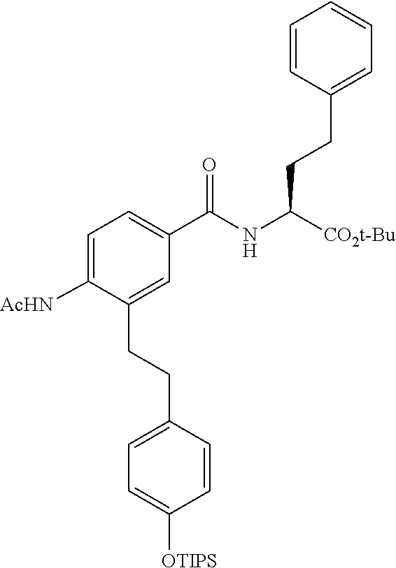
C(NC([CO2t-Bu])CCC1=CC=CC=C1)(C1=CC=C([AcHN])C(CCC2=CC=C([OTIPS])C=C2)=C1)=O
